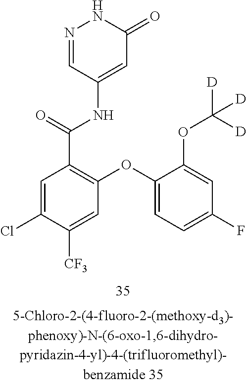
N1=CC(NC(C2=C(OC3=CC=C(F)C=C3OC([D])([D])[D])C=C([CF3])C(Cl)=C2)=O)=CC(=O)N1
